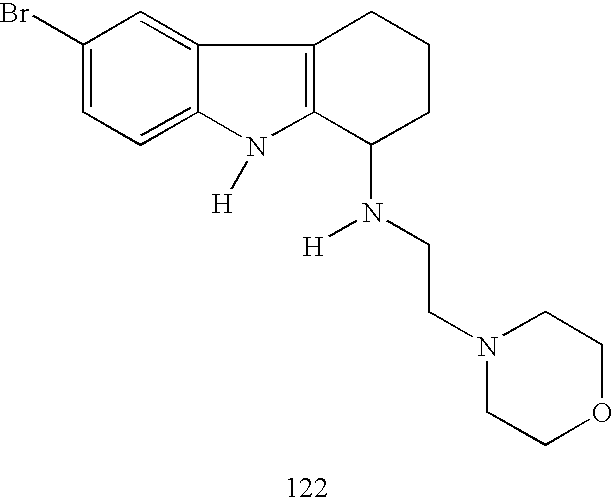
C1(Br)=CC=C2C(=C1)C1=C(N2[H])C(N(CCN2CCOCC2)[H])CCC1
